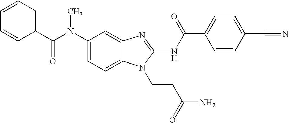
C1(N(C(C2=CC=CC=C2)=O)C)=CC=C2C(=C1)N=C(NC(C1=CC=C(C#N)C=C1)=O)N2CCC(N)=O
